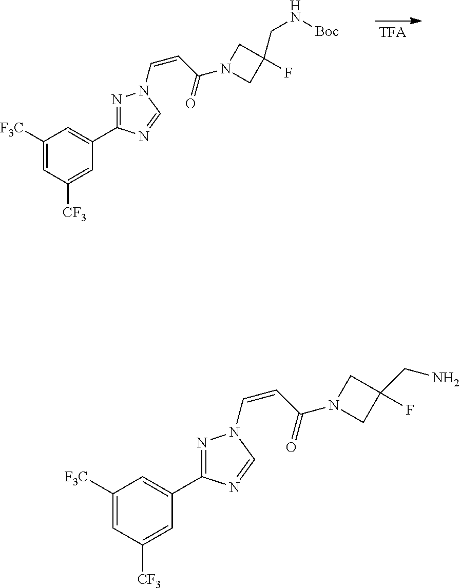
C1([F3C])=CC([CF3])=CC(C2=NN(C=CC(N3CC(F)(CN[Boc])C3)=O)C=N2)=C1.C1([F3C])=CC([CF3])=CC(C2=NN(C=CC(N3CC(F)(CN)C3)=O)C=N2)=C1
